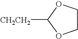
C1COC([CH2CH2])O1
